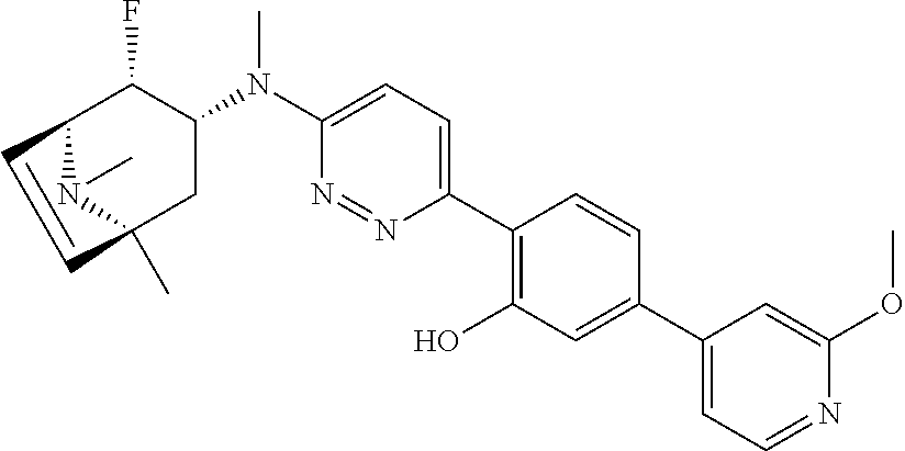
C1(N(C2=CC=C(C3=C(O)C=C(C4=CC=NC(OC)=C4)C=C3)N=N2)C)C(F)C2C=CC(C)(C1)N2C
